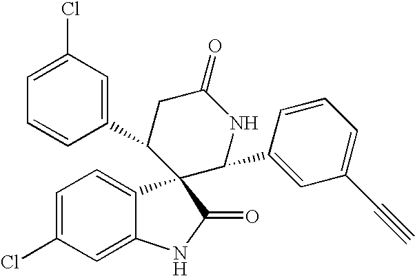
C1(C2CC(=O)NC(C3=CC(C#C)=CC=C3)C23C2=CC=C(Cl)C=C2NC3=O)=CC(Cl)=CC=C1
